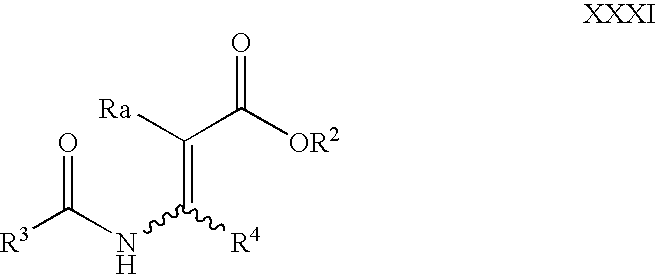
C(C([OR2])=O)([Ra])=C([R4])NC([R3])=O
